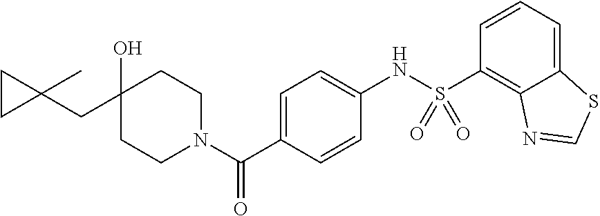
C(C1(O)CCN(C(C2=CC=C(NS(C3=C4C(=CC=C3)SC=N4)(=O)=O)C=C2)=O)CC1)C1(C)CC1
